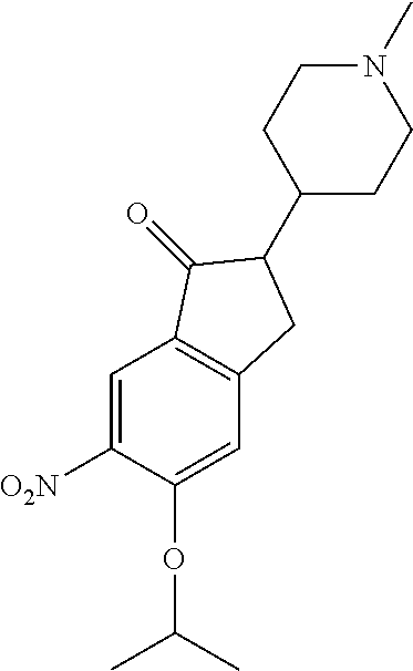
C1([O2N])=CC2=C(C=C1OC(C)C)CC(C1CCN(C)CC1)C2=O
